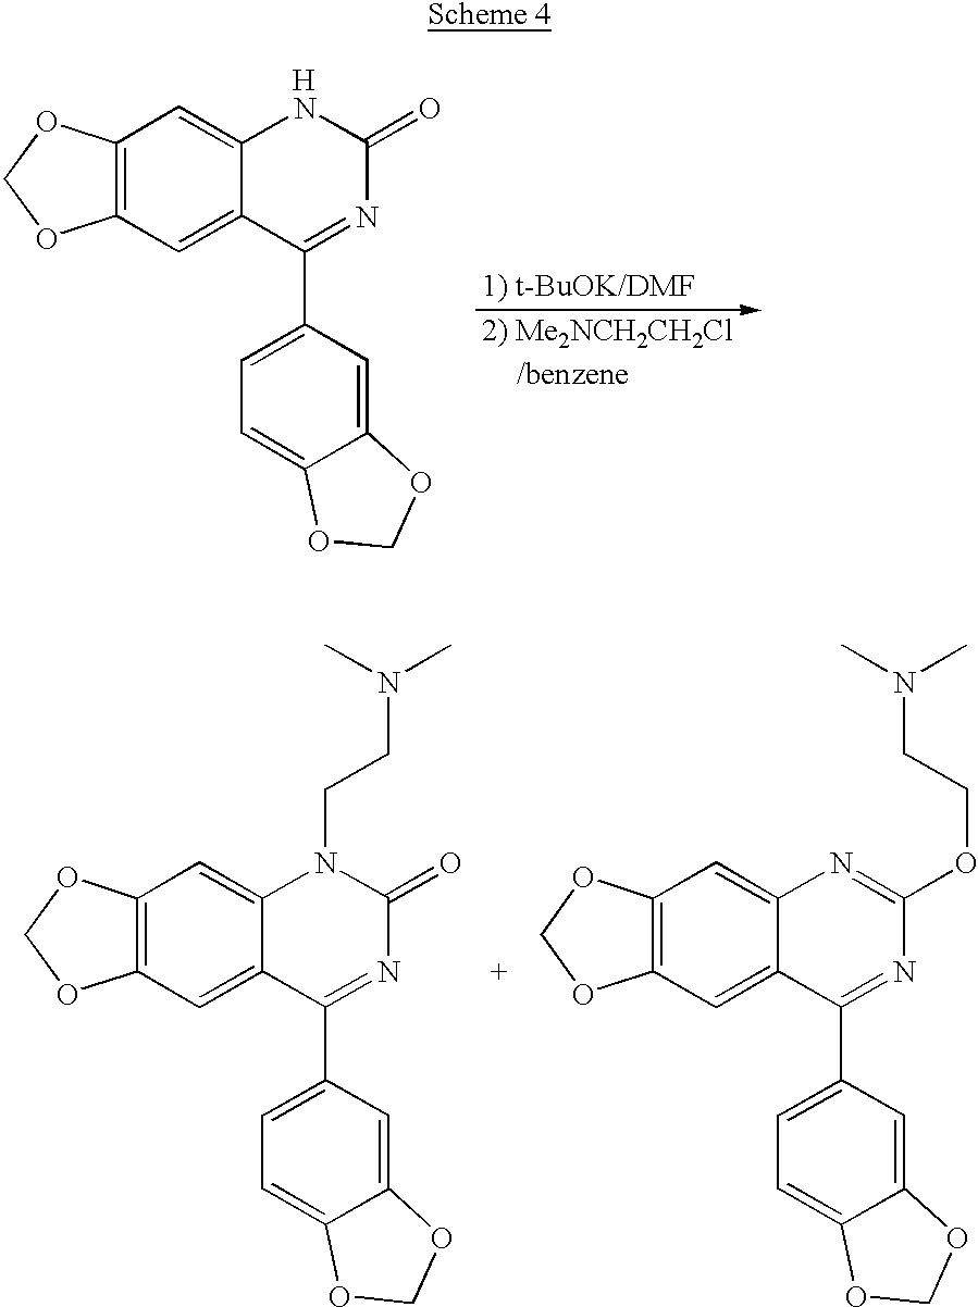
[1) t-BuOK/DMF].C12=CC3=C(C=C1C(C1=CC=C4C(=C1)OCO4)=NC(=O)N2)OCO3.[H].C12=CC3=C(C=C1C(C1=CC=C4C(=C1)OCO4)=NC(=O)N2CCN(C)C)OCO3.C12=CC3=C(C=C1C(C1=CC=C4C(=C1)OCO4)=NC(OCCN(C)C)=N2)OCO3
